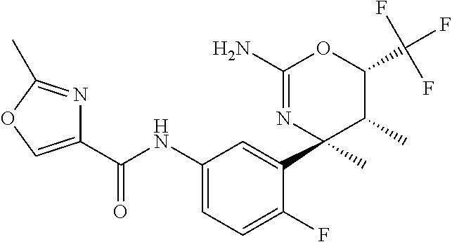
C1(C(NC2=CC=C(F)C(C3(C)C(C)C(C(F)(F)F)OC(N)=N3)=C2)=O)=COC(C)=N1
